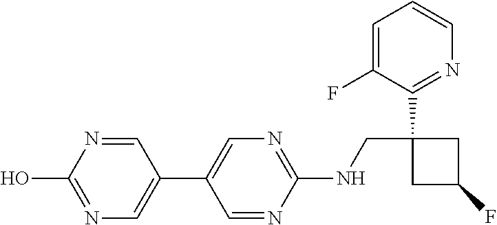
C1=NC(NCC2(C3=NC=CC=C3F)CC(F)C2)=NC=C1C1=CN=C(O)N=C1
